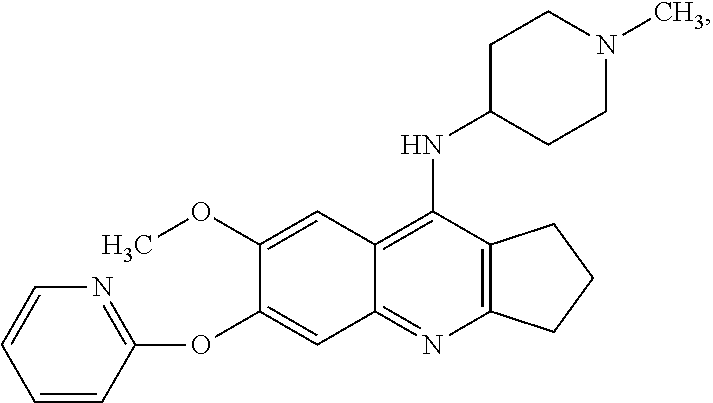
C12=C(N=C3C(=C1NC1CCN(C)CC1)C=C(OC)C(OC1=NC=CC=C1)=C3)CCC2
